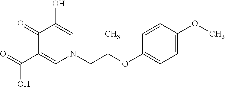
O=C(C1=CN(CC(OC2=CC=C(OC)C=C2)C)C=C(O)C1=O)O
